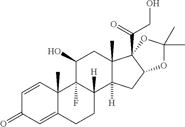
C12(C)C(=CC(=O)C=C1)CCC1([H])C2(F)C(O)CC2(C)C1([H])CC1C2(C(=O)CO)OC(C)(C)O1
